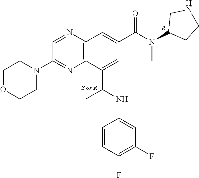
C12=C(C(C(NC3=CC(F)=C(F)C=C3)C)=CC(C(N(C3CCNC3)C)=O)=C1)N=C(N1CCOCC1)C=N2.[R]
